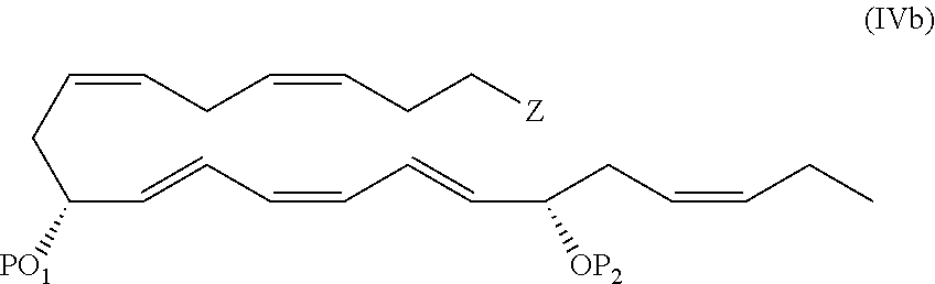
C(=CCC(C=CC=CC=CC(CC=CCC)[OP2])[PO1])CC=CCC[Z]
